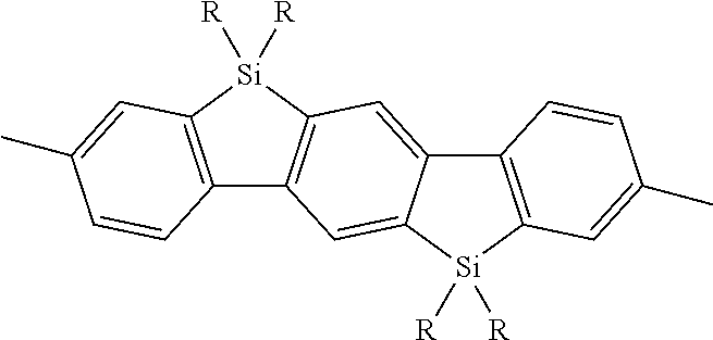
C12=C([Si]([R])([R])C3=C1C=C1C(=C3)C3=C([Si]1([R])[R])C=C(C)C=C3)C=C(C)C=C2
